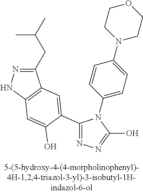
N1=C(C2=CC3=C(NN=C3CC(C)C)C=C2O)N(C2=CC=C(N3CCOCC3)C=C2)C(O)=N1
